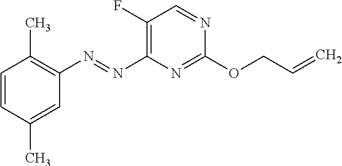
O(C1=NC(N=NC2=C(C)C=CC(C)=C2)=C(F)C=N1)CC=C
